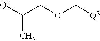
[Q1]C(COC[Q2])C
